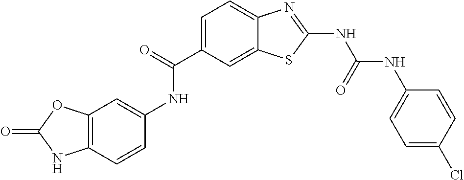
C1=CC2=C(C=C1NC(=O)C1=CC=C3C(=C1)SC(NC(NC1=CC=C(Cl)C=C1)=O)=N3)OC(=O)N2
